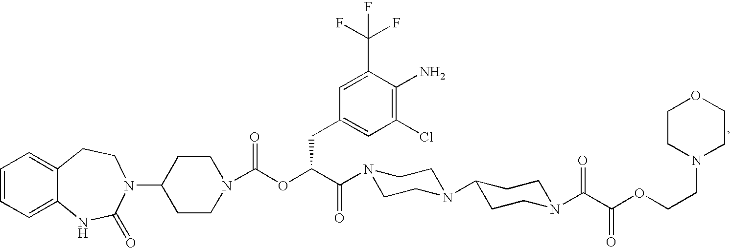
C1=CC=C2C(=C1)CCN(C1CCN(C(OC(C(=O)N3CCN(C4CCN(C(C(OCCN5CCOCC5)=O)=O)CC4)CC3)CC3=CC(Cl)=C(N)C(C(F)(F)F)=C3)=O)CC1)C(=O)N2
